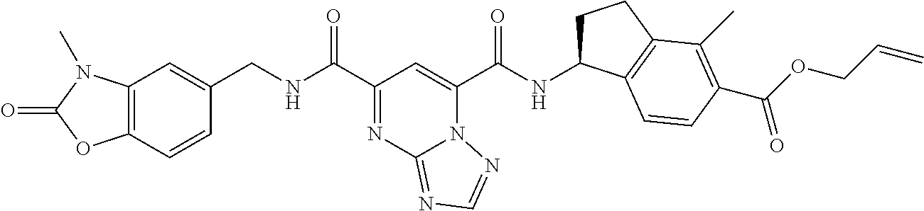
C12=C(C=CC(CNC(C3=NC4=NC=NN4C(C(NC4CCC5=C4C=CC(C(OCC=C)=O)=C5C)=O)=C3)=O)=C1)OC(=O)N2C
